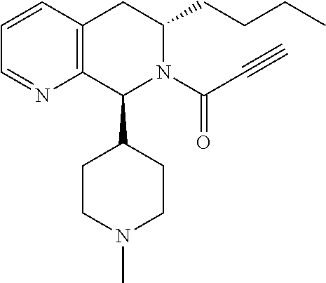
C12=C(CC(CCCC)N(C(C#C)=O)C1C1CCN(C)CC1)C=CC=N2
